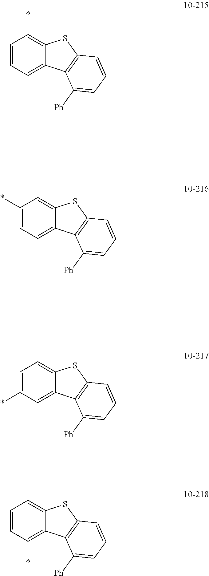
C12=C(*)C=CC=C1C1=C(S2)C=CC=C1[Ph].C12=CC(*)=CC=C1C1=C(S2)C=CC=C1[Ph].C12=CC=C(*)C=C1C1=C(S2)C=CC=C1[Ph].C12=CC=CC(*)=C1C1=C(S2)C=CC=C1[Ph]
